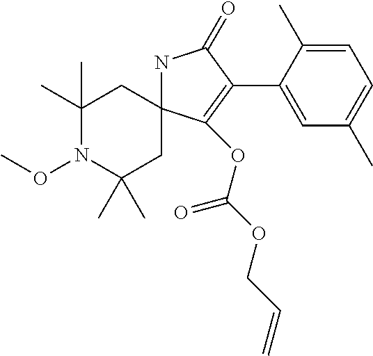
N1C2(C(OC(OCC=C)=O)=C(C3=CC(C)=CC=C3C)C1=O)CC(C)(C)N(OC)C(C)(C)C2
